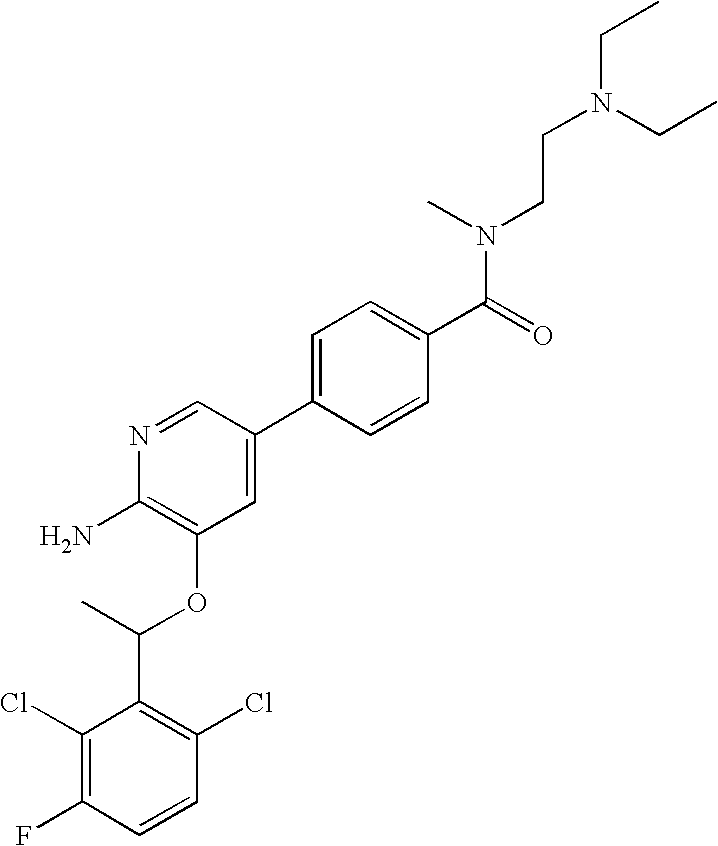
C1(Cl)=C(F)C=CC(Cl)=C1C(C)OC1=C(N)N=CC(C2=CC=C(C(=O)N(C)CCN(CC)CC)C=C2)=C1
